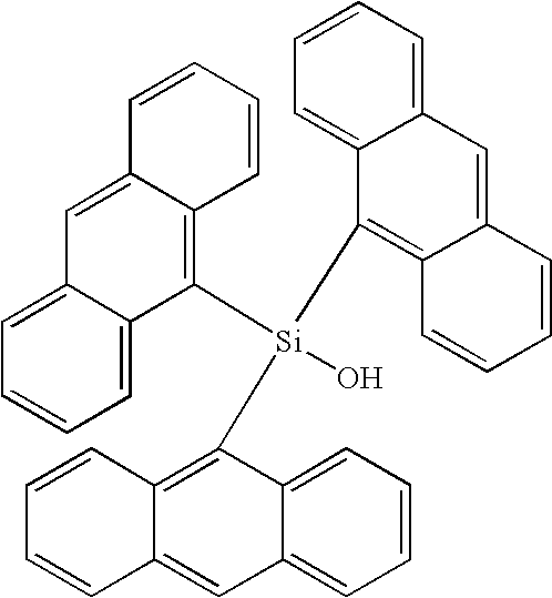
C1([Si](C2=C3C(=CC4=CC=CC=C42)C=CC=C3)(C2=C3C(=CC4=CC=CC=C42)C=CC=C3)O)=C2C(=CC3=CC=CC=C13)C=CC=C2
